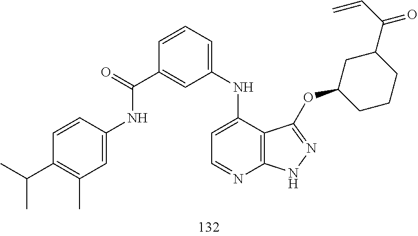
C12=C(C(NC3=CC=CC(C(=O)NC4=CC(C)=C(C(C)C)C=C4)=C3)=CC=N1)C(OC1CC(C(C=C)=O)CCC1)=NN2
